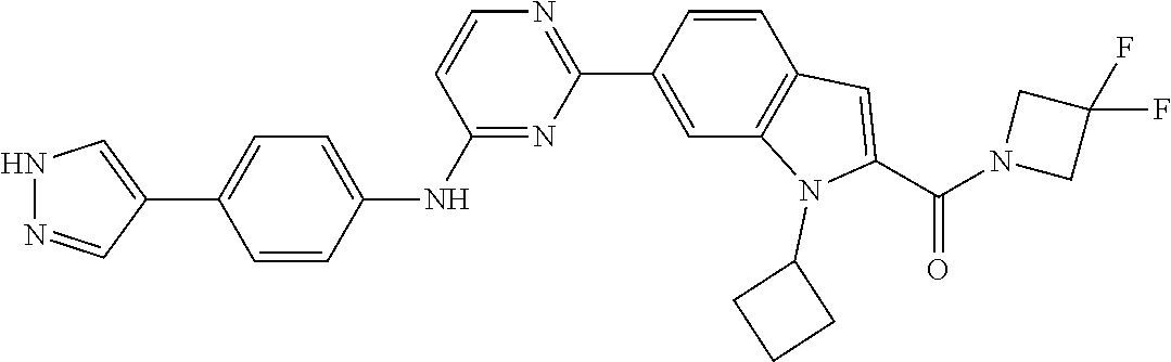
N1=C(NC2=CC=C(C3=CNN=C3)C=C2)C=CN=C1C1=CC2=C(C=C1)C=C(C(=O)N1CC(F)(F)C1)N2C1CCC1
